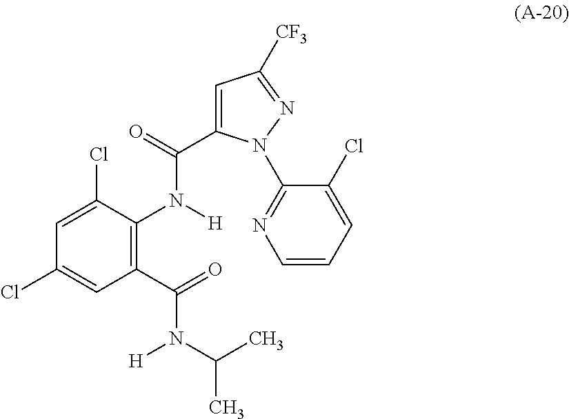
C1(C(=O)N(C(C)C)[H])=C(N([H])C(=O)C2=CC([CF3])=NN2C2=NC=CC=C2Cl)C(Cl)=CC(Cl)=C1
